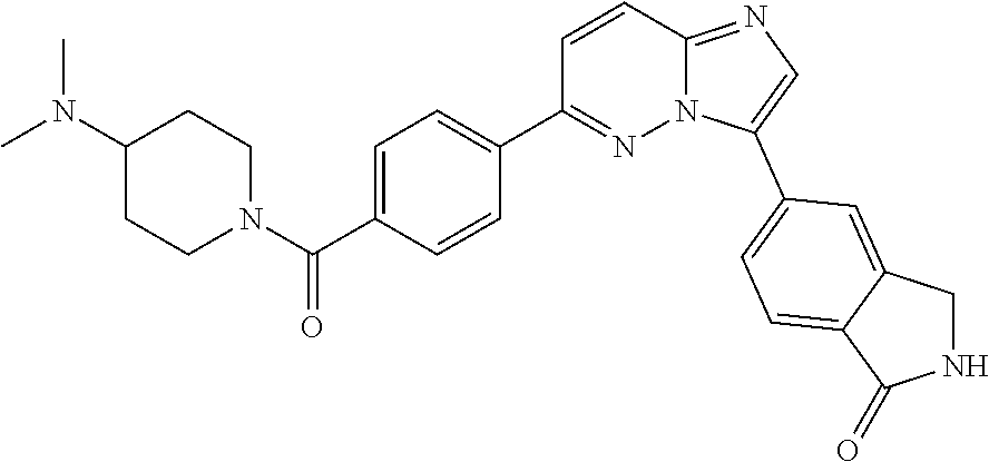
C1=C(C(=O)N2CCC(N(C)C)CC2)C=CC(C2=NN3C(=NC=C3C3=CC=C4C(=C3)CNC4=O)C=C2)=C1
